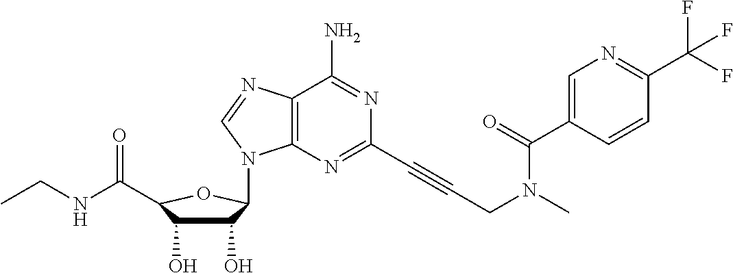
C1(O)C(O)C(C(NCC)=O)OC1N1C2=C(C(N)=NC(C#CCN(C(=O)C3=CN=C(C(F)(F)F)C=C3)C)=N2)N=C1
